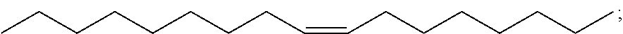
CCCCCCCCC=CCCCCCCC
